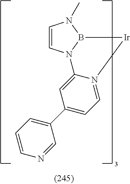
C1=CN2B(N1C)[Ir]N1=CC=C(C3=CC=CN=C3)C=C21
